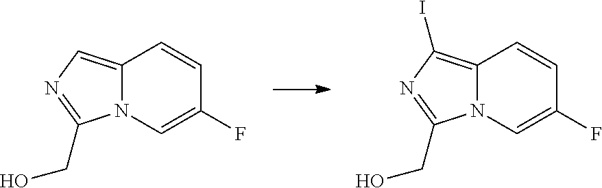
N12C(=CN=C1CO)C=CC(F)=C2.N12C(=C(I)N=C1CO)C=CC(F)=C2
